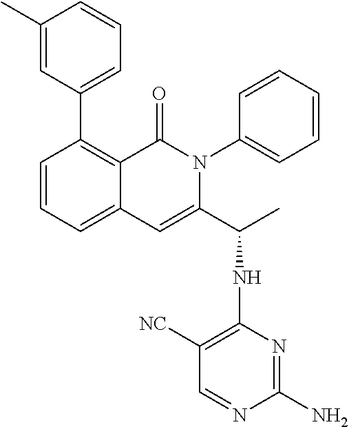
C1(C2=CC=CC(C)=C2)=C2C(=CC=C1)C=C(C(C)NC1=C([NC])C=NC(N)=N1)N(C1=CC=CC=C1)C2=O
